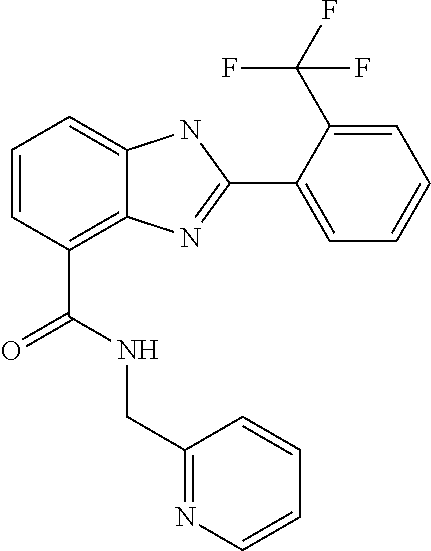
C1=CC(C(NCC2=NC=CC=C2)=O)=C2C(=C1)NC(C1=CC=CC=C1C(F)(F)F)=N2
